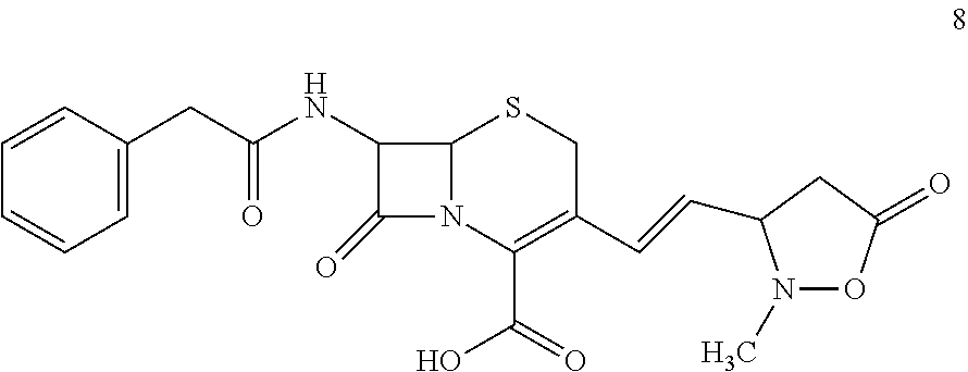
C1=CC=CC=C1CC(NC1C2SCC(C=CC3N(C)OC(=O)C3)=C(C(=O)O)N2C1=O)=O
